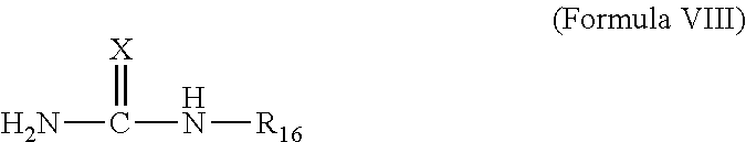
NC(=[X])N[R16]
